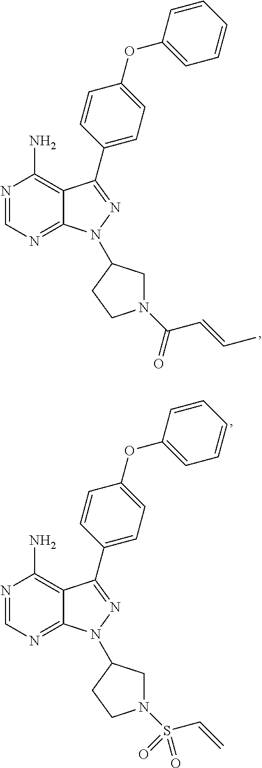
N1=CN=C2C(=C1N)C(C1=CC=C(OC3=CC=CC=C3)C=C1)=NN2C1CN(C(C=CC)=O)CC1.N1=CN=C2C(=C1N)C(C1=CC=C(OC3=CC=CC=C3)C=C1)=NN2C1CN(S(C=C)(=O)=O)CC1
